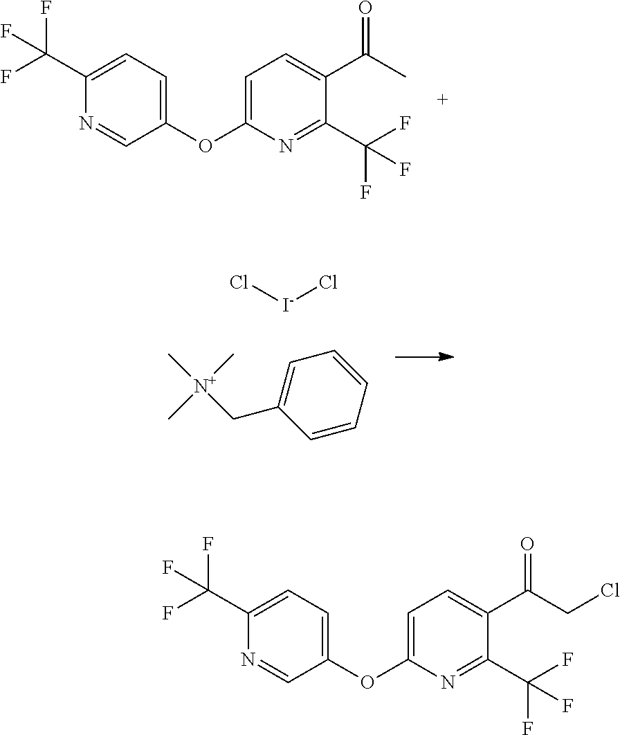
C1(C(F)(F)F)=CC=C(OC2=CC=C(C(CCl)=O)C(C(F)(F)F)=N2)C=N1.C1(C(F)(F)F)=CC=C(OC2=CC=C(C(C)=O)C(C(F)(F)F)=N2)C=N1.C1=CC=C(C[N+](C)(C)C)C=C1.Cl[I-]Cl
